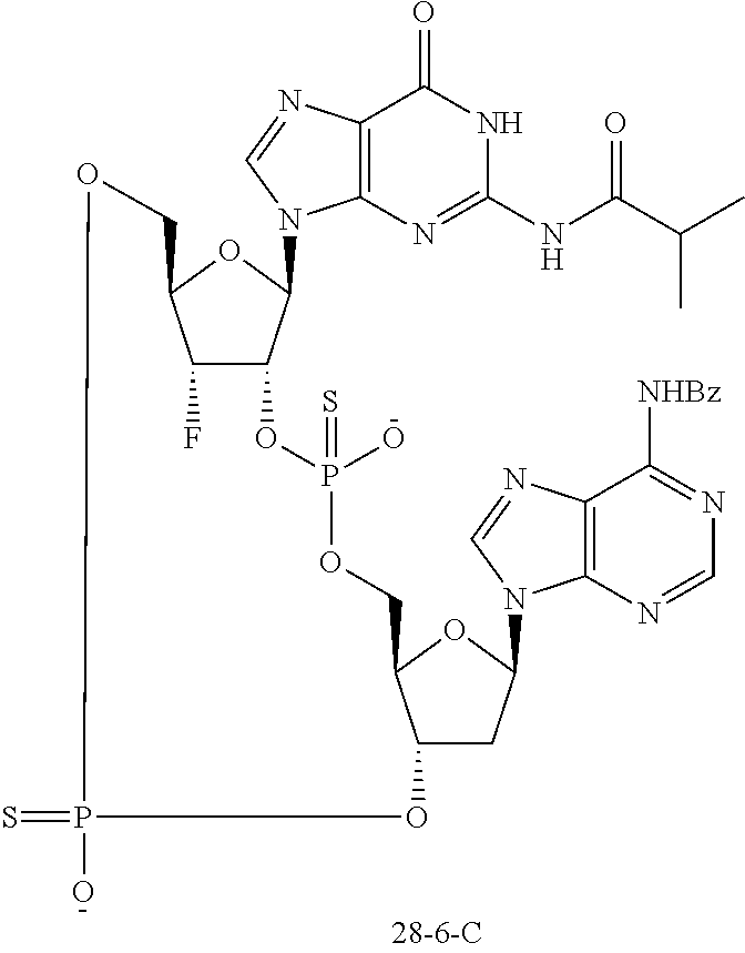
C12CC(N3C4=C(N=C3)C([NHBz])=NC=N4)OC1COP(O)(=S)OC1C(F)C(OC1N1C3=C(N=C1)C(=O)NC(NC(=O)C(C)C)=N3)COP(O)(=S)O2.[-].[-]
